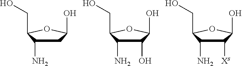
C1C(N)C(CO)OC1O.C1(O)C(N)C(CO)OC1O.C1([Xs])C(N)C(CO)OC1O
